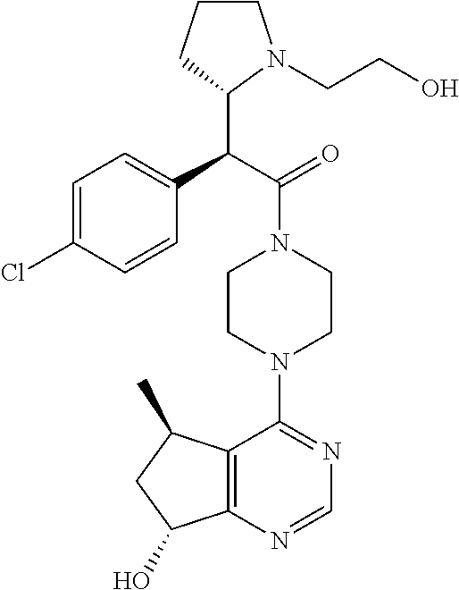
C(C(=O)N1CCN(C2=NC=NC3=C2C(C)CC3O)CC1)(C1N(CCO)CCC1)C1=CC=C(Cl)C=C1
